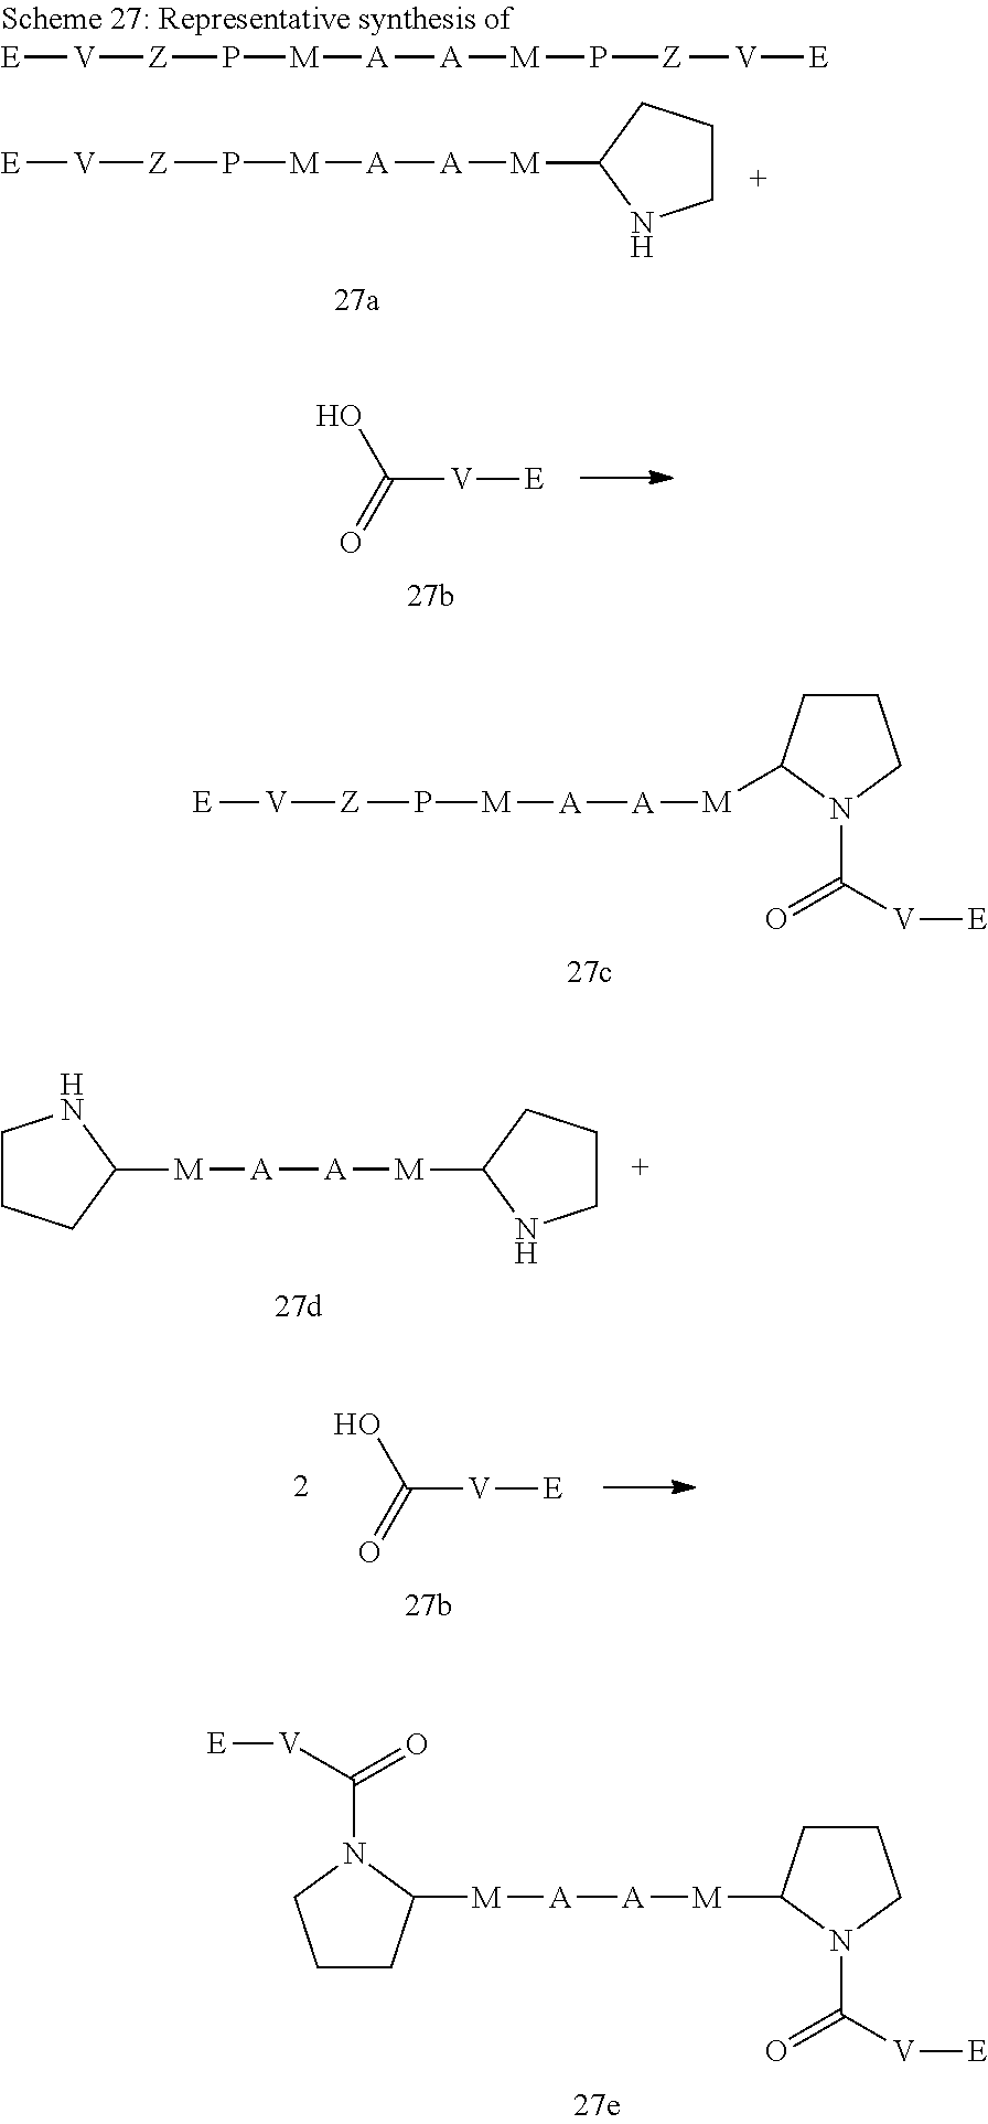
[E][V][Z]P[M][A][A][M]P[Z][V][E].[E][V][Z]P[M][A][A][M]C1NCCC1.[E][V][Z]P[M][A][A][M]C1CCCN1C(=O)[V][E].C([V][E])(O)=O.C1([M][A][A][M]C2NCCC2)NCCC1.C([V][E])(O)=O.[M]([A][A][M]C1CCCN1C(=O)[V][E])C1CCCN1C(=O)[V][E]
